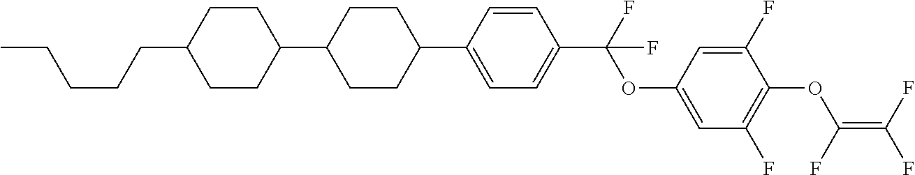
C1(C2=CC=C(C(OC3=CC(F)=C(OC(=C(F)F)F)C(F)=C3)(F)F)C=C2)CCC(C2CCC(CCCCC)CC2)CC1
